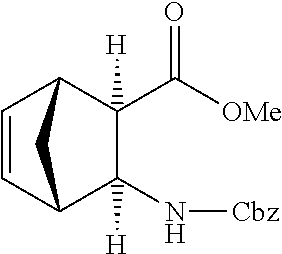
C1(N[Cbz])([H])C2C=CC(C1(C([OMe])=O)[H])C2
